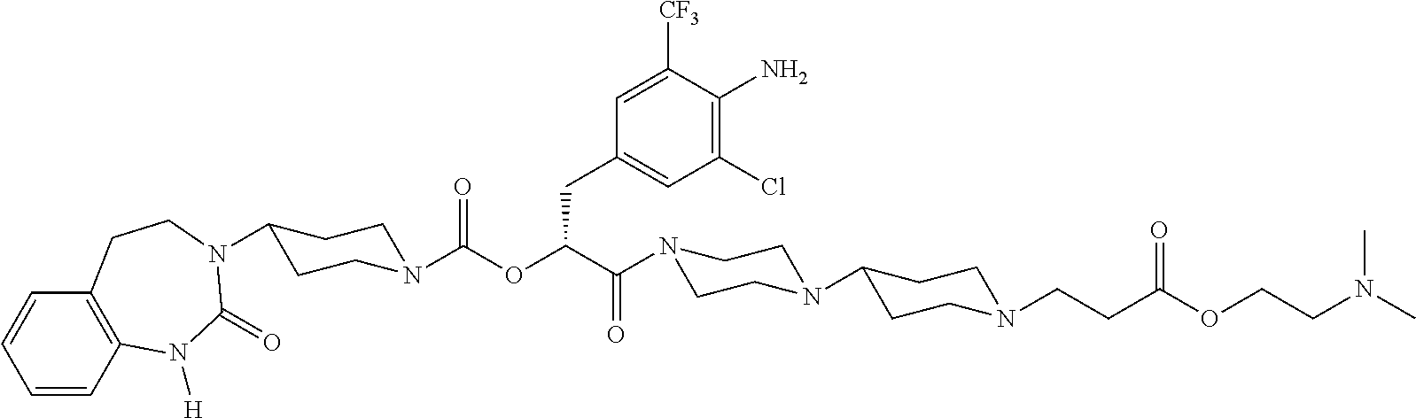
C1=CC2=C(C=C1)CCN(C1CCN(C(=O)OC(CC3=CC(Cl)=C(N)C([CF3])=C3)C(=O)N3CCN(C4CCN(CCC(OCCN(C)C)=O)CC4)CC3)CC1)C(=O)N2[H]
